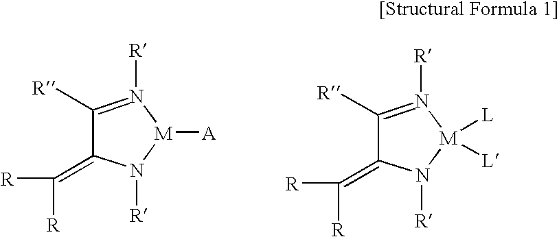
C1(=C([R])[R])N([R])[M]([A])N([R])=C1[R].C1(=C([R])[R])N([R])[M]([L])([L])N([R])=C1[R]
